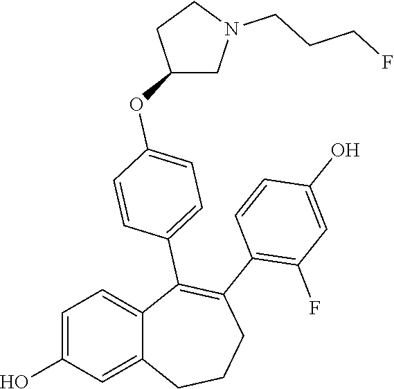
C1=C(O)C=C2C(=C1)C(C1=CC=C(OC3CN(CCCF)CC3)C=C1)=C(C1=C(F)C=C(O)C=C1)CCC2
